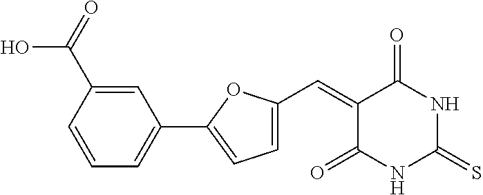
C1(=CC2=CC=C(C3=CC=CC(C(=O)O)=C3)O2)C(=O)NC(=S)NC1=O
